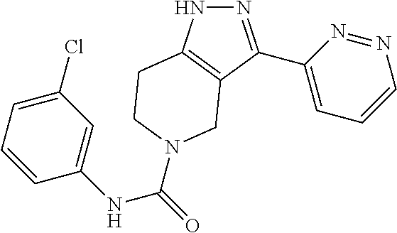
N1N=C(C2=CC=CN=N2)C2=C1CCN(C(=O)NC1=CC(Cl)=CC=C1)C2
